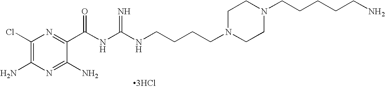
C1(Cl)=C(N)N=C(N)C(C(NC(NCCCCN2CCN(CCCCCN)CC2)=N)=O)=N1.[3HCl]
